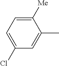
C1([Me])=CC=C(Cl)C=C1C
